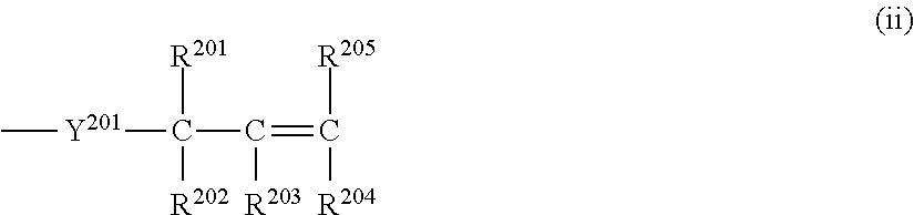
C[Y201]C([R201])([R202])C(=C([R205])[R204])[R203]
